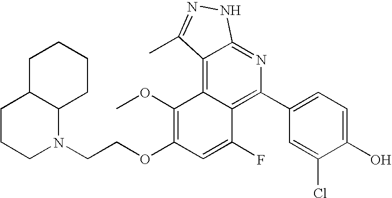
C1(C2=C3C(=C4C(=N2)NN=C4C)C(OC)=C(OCCN2CCCC4C2CCCC4)C=C3F)=CC=C(O)C(Cl)=C1
